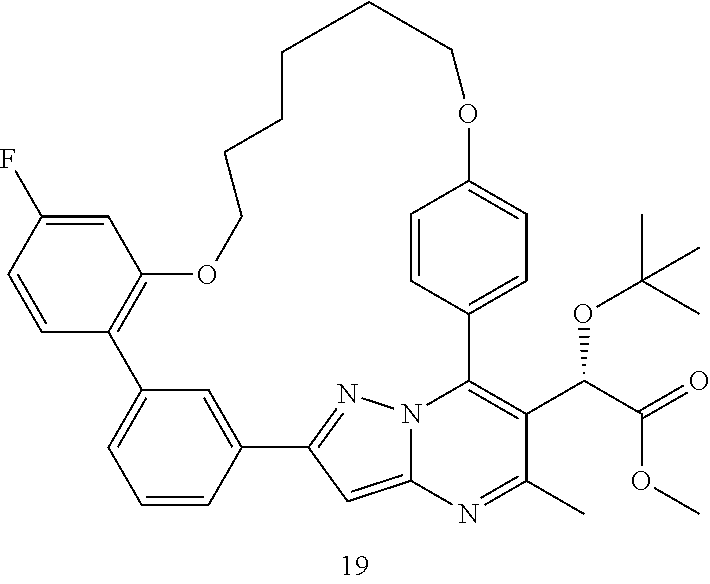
C1=CC2=CC(=C1)C1=C(C=C(F)C=C1)OCCCCCCOC1=CC=C(C3=C(C(C(=O)OC)OC(C)(C)C)C(C)=NC4=CC2=NN43)C=C1
